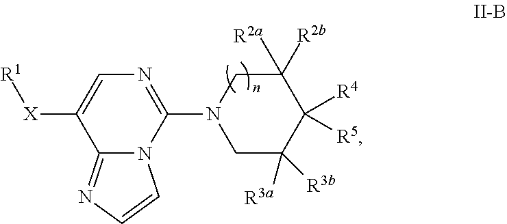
C1(N2CC([R3b])([R3a])C([R5])([R4])C([R2a])([R2b])C2)=NC=C([X][R1])C2=NC=CN12
